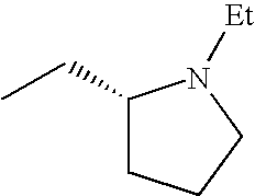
C1(CC)CCCN1[Et]
